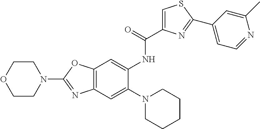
C1OCCN(C2=NC3=C(O2)C=C(NC(=O)C2=CSC(C4=CC=NC(C)=C4)=N2)C(N2CCCCC2)=C3)C1
